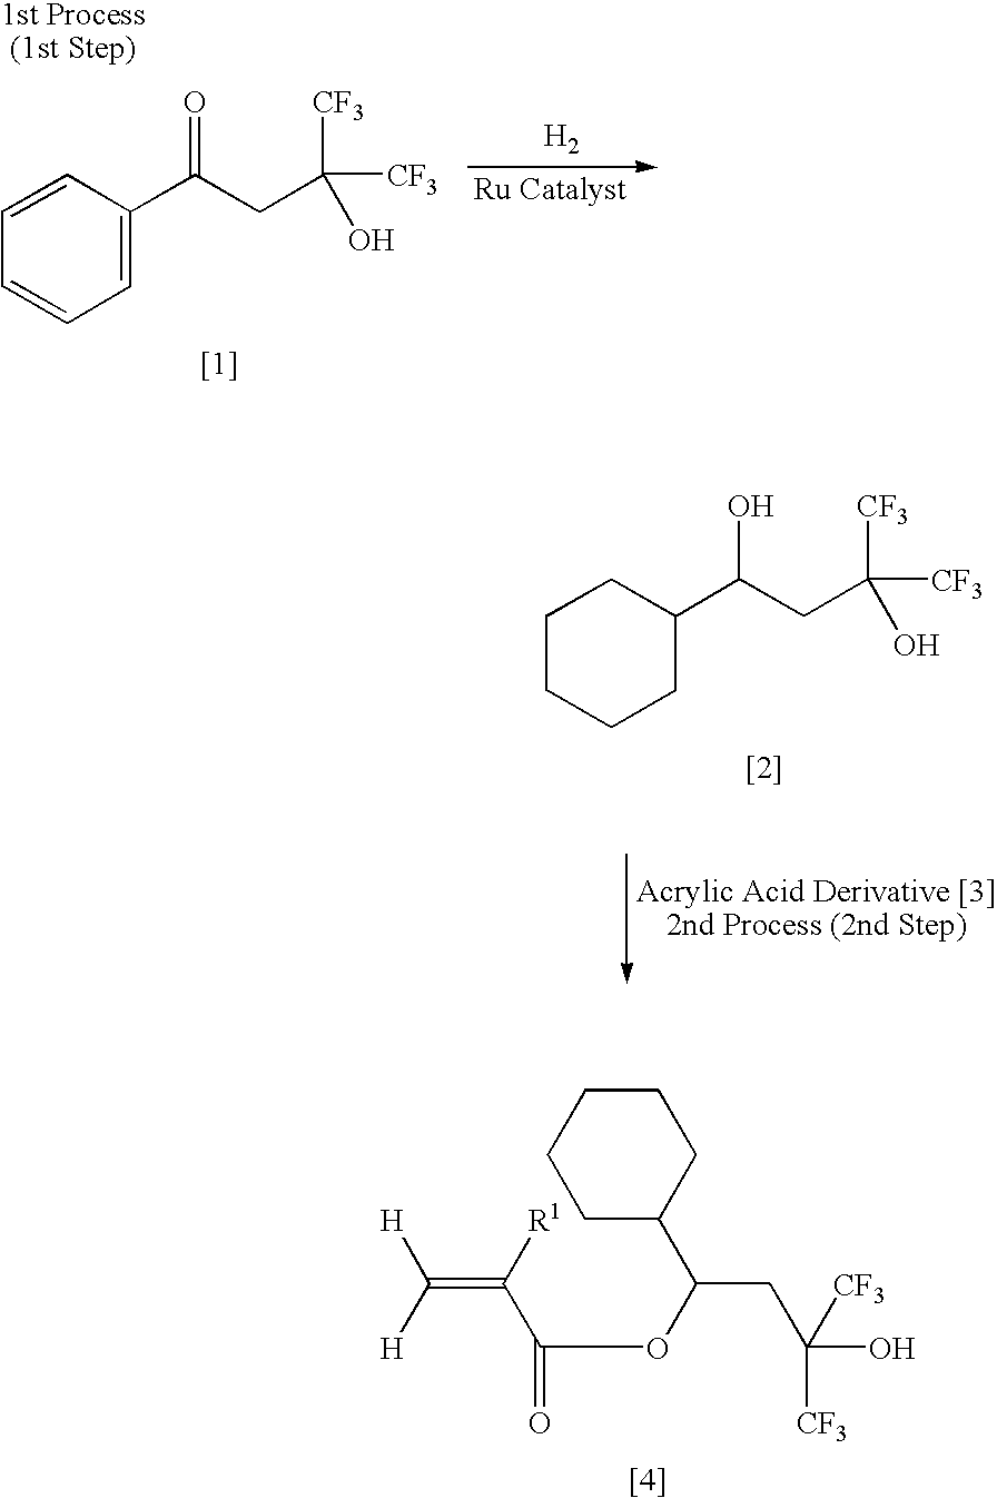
C(=C([R1])C(OC(C1CCCCC1)CC(O)([CF3])[CF3])=O)([H])[H].C1=CC(C(CC([CF3])([CF3])O)=O)=CC=C1.[H2].C1CCCC(C(CC([CF3])([CF3])O)O)C1
